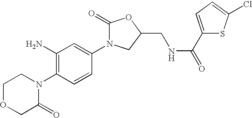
C1OCC(=O)N(C2=C(N)C=C(N3C(=O)OC(CNC(=O)C4=CC=C(Cl)S4)C3)C=C2)C1
